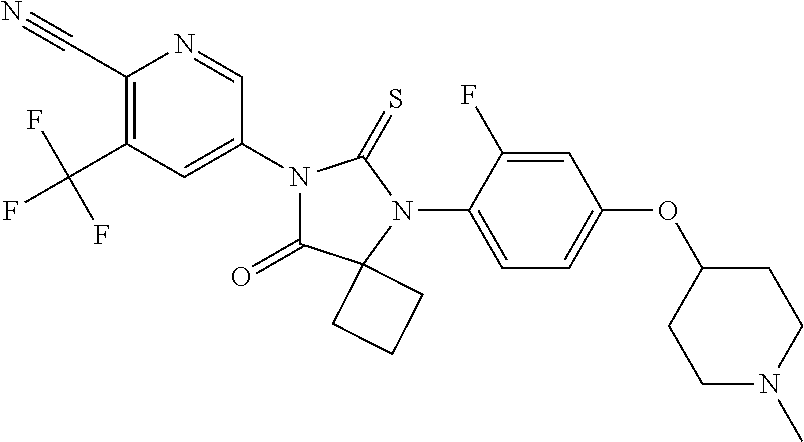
C1(C#N)=C(C(F)(F)F)C=C(N2C(=O)C3(N(C4=CC=C(OC5CCN(C)CC5)C=C4F)C2=S)CCC3)C=N1
